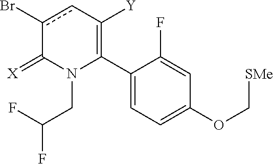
C1(C2=C([Y])cc(Br)C(=[X])N2CC(F)F)=CC=C(OC[SMe])C=C1F
